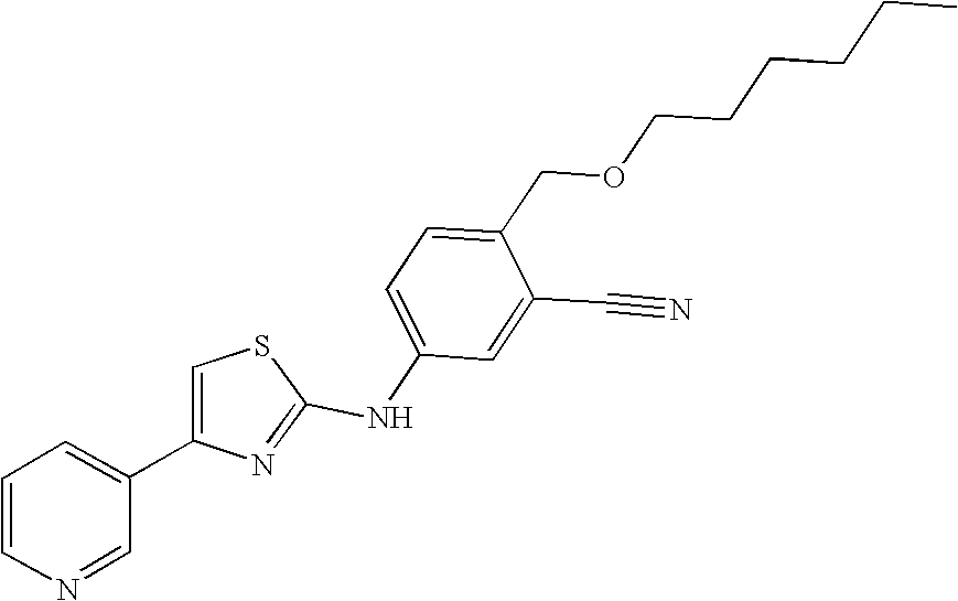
C1=C(NC2=NC(C3=CC=CN=C3)=CS2)C=C(C#N)C(COCCCCCC)=C1
